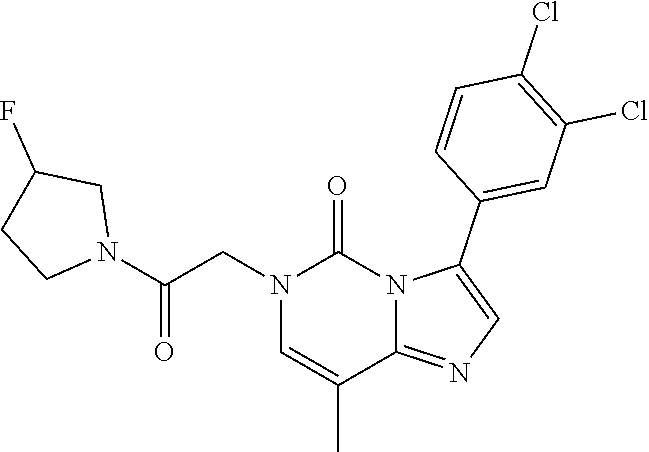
N1(CC(N2CC(F)CC2)=O)C=C(C)C2=NC=C(C3=CC(Cl)=C(Cl)C=C3)N2C1=O
